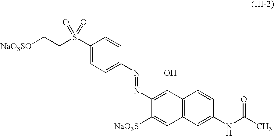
C1(S(CC[NaO3SO])(=O)=O)=CC=C(N=NC2=C(O)C3=C(C=C2[NaO3S])C=C(NC(C)=O)C=C3)C=C1
